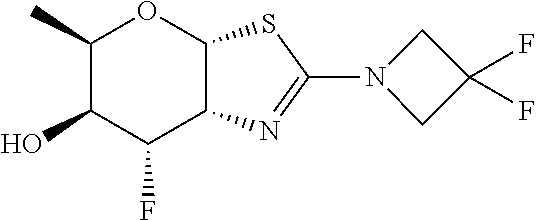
C1(C)C(O)C(F)C2C(O1)SC(N1CC(F)(F)C1)=N2
